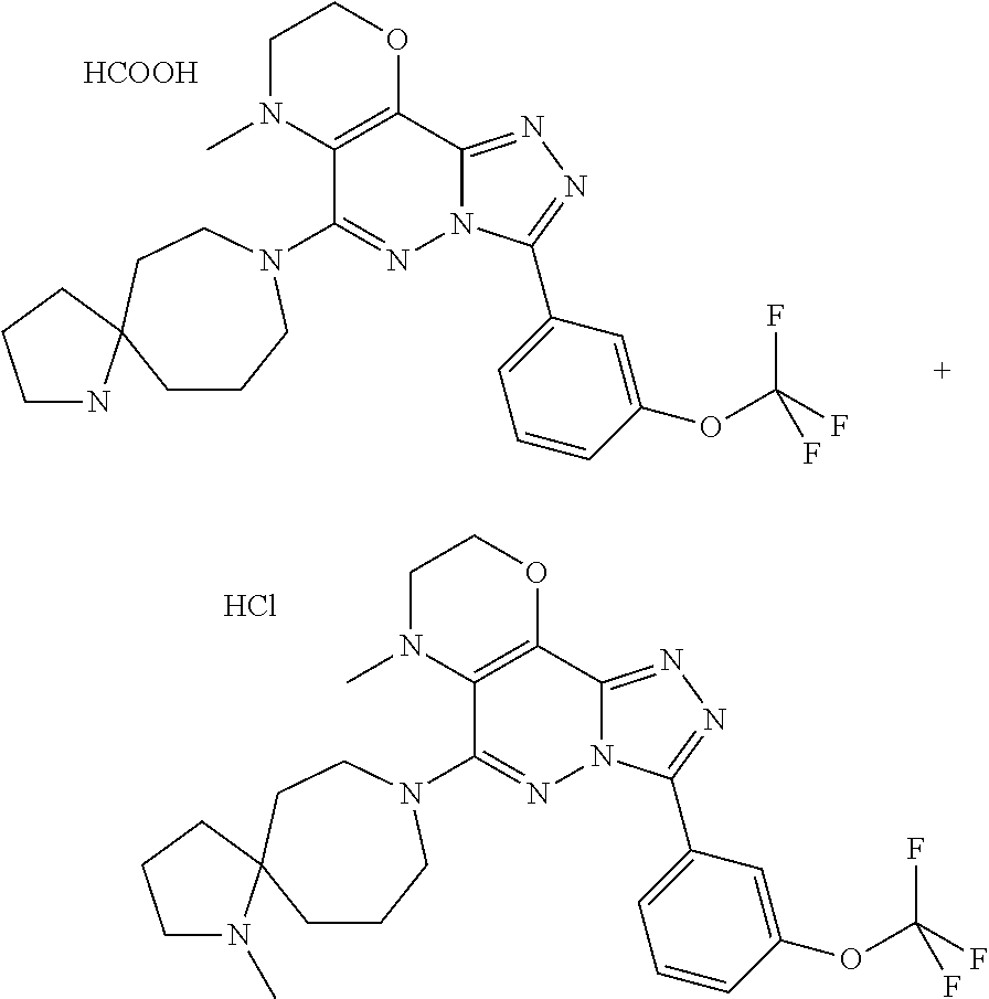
C1(N2CCCC3(CC2)NCCC3)=NN2C(=NN=C2C2=CC=CC(OC(F)(F)F)=C2)C2=C1N(C)CCO2.[HCOOH].C1(N2CCCC3(CC2)N(C)CCC3)=NN2C(=NN=C2C2=CC=CC(OC(F)(F)F)=C2)C2=C1N(C)CCO2.Cl
